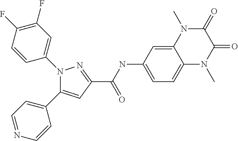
C1(C(NC2=CC=C3C(=C2)N(C)C(=O)C(=O)N3C)=O)=NN(C2=CC(F)=C(F)C=C2)C(C2=CC=NC=C2)=C1
